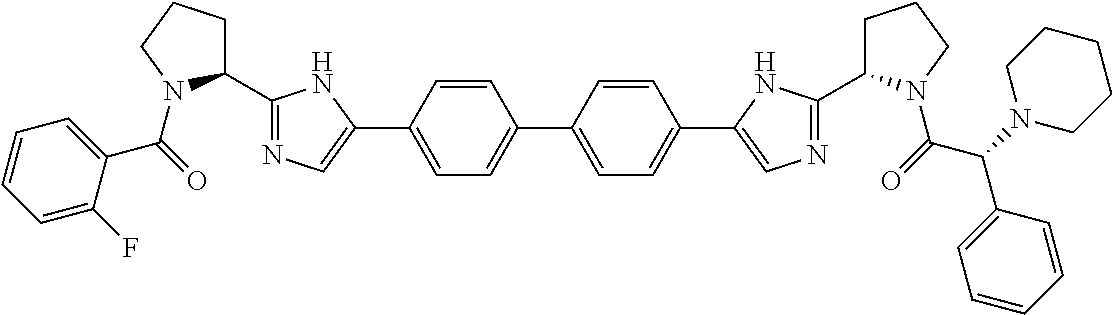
C1(C2=NC=C(C3=CC=C(C4=CC=C(C5=CN=C(C6CCCN6C(=O)C(N6CCCCC6)C6=CC=CC=C6)N5)C=C4)C=C3)N2)CCCN1C(=O)C1=CC=CC=C1F
